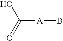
C([A]B)(=O)O
